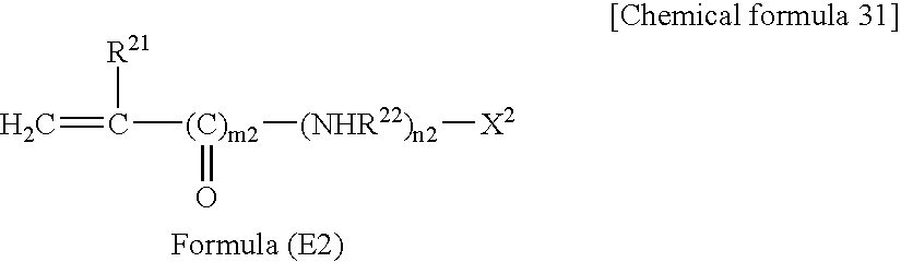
C=C([(C)m2]([(NHR22)n2][X2])=O)[R21]
